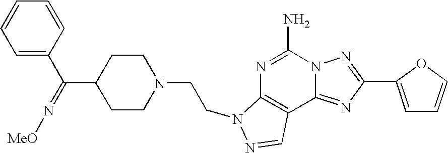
N1=C(N)N2C(=NC(C3=CC=CO3)=N2)C2=C1N(CCN1CCC(C(C3=CC=CC=C3)=N[MeO])CC1)N=C2
